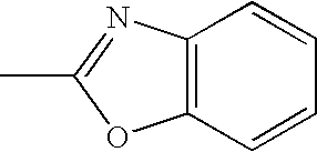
C12=C(C=CC=C1)OC(C)=N2
